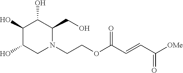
C(COC(C=CC([OMe])=O)=O)N1C(CO)C(O)C(O)C(O)C1
